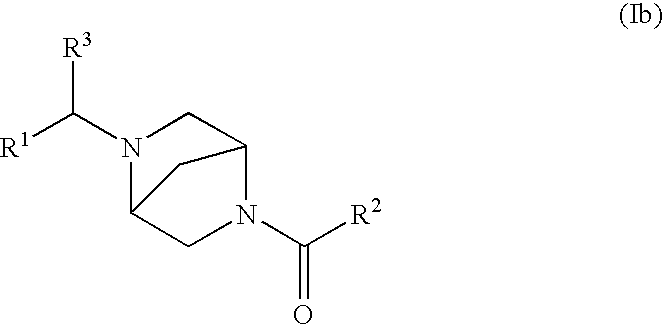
N1(C([R2])=O)C2CN(C([R1])[R3])C(C1)C2
